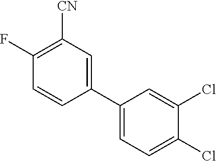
C1(C2=CC=C(Cl)C(Cl)=C2)=CC([CN])=C(F)C=C1
